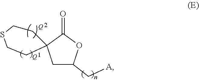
C1C(C[A])OC(=O)C12CCSCC2
